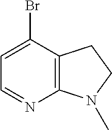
C1=C(Br)C2=C(N=C1)N(C)CC2
